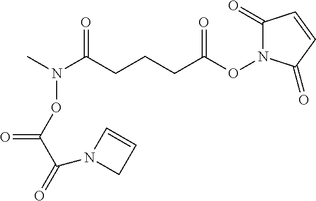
C1(=O)N(OC(CCCC(N(C)OC(C(N2CC=C2)=O)=O)=O)=O)C(=O)C=C1
